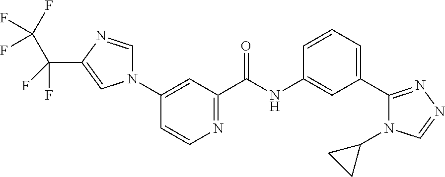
N1(C2=CC(C(NC3=CC(C4=NN=CN4C4CC4)=CC=C3)=O)=NC=C2)C=NC(C(F)(F)C(F)(F)F)=C1
